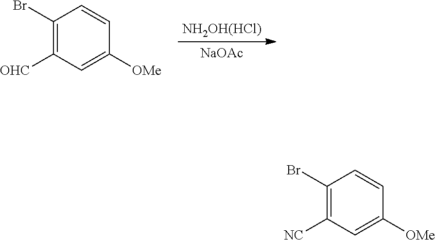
[NH2OH(HCl)].[NaOAc].C1(Br)=C([OHC])C=C([OMe])C=C1.C1(Br)=C([NC])C=C([OMe])C=C1
